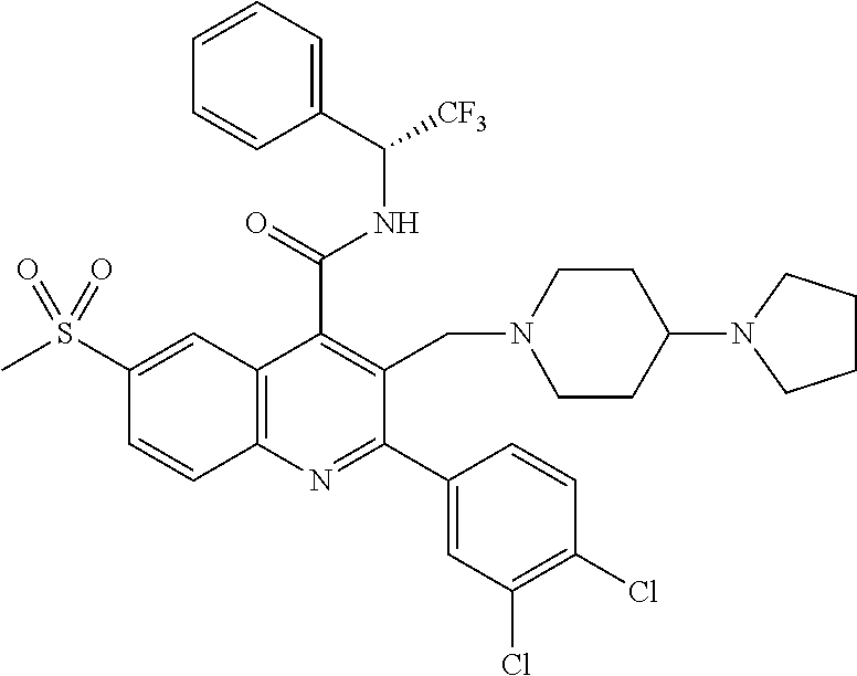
C1(C(=O)NC([CF3])C2=CC=CC=C2)=C(CN2CCC(N3CCCC3)CC2)C(C2=CC(Cl)=C(Cl)C=C2)=NC2=C1C=C(S(C)(=O)=O)C=C2
